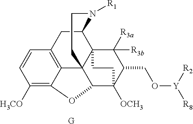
[G].C1([H3CO])=C2C3=C(C=C1)CC1N([R1])CCC34C13C([R3b])([R3a])C(CO[Y]([R8])[R2])C([OCH3])(C4O2)CC3
